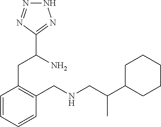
C1(C(CNCC2=C(CC(C3=NNN=N3)N)C=CC=C2)C)CCCCC1
